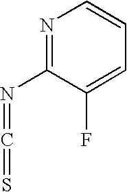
N1=C(N=C=S)C(F)=CC=C1
